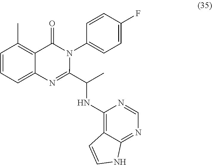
C1=CC=C2C(=C1C)C(=O)N(C1=CC=C(F)C=C1)C(C(C)NC1=C3C(=NC=N1)NC=C3)=N2
